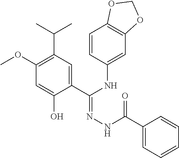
C1(OC)=C(C(C)C)C=C(C(NC2=CC3=C(C=C2)OCO3)=NNC(C2=CC=CC=C2)=O)C(O)=C1
